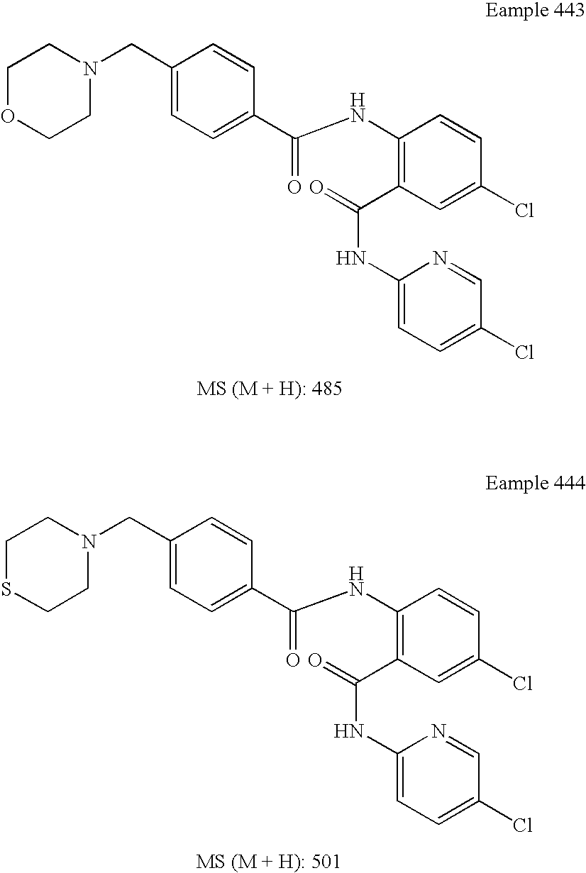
C(C1=CC=C(C(NC2=C(C(NC3=CC=C(Cl)C=N3)=O)C=C(Cl)C=C2)=O)C=C1)N1CCOCC1.C(C1=CC=C(C(NC2=C(C(NC3=CC=C(Cl)C=N3)=O)C=C(Cl)C=C2)=O)C=C1)N1CCSCC1
